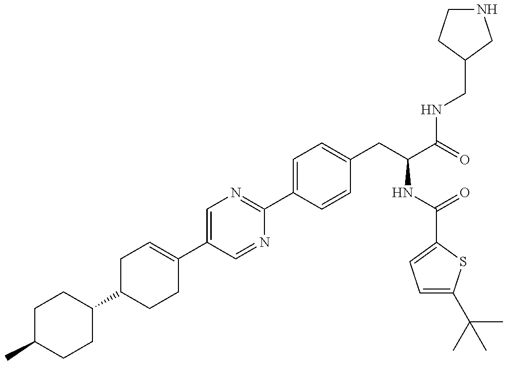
CC1CCC(C2CCC(C3=CN=C(C4=CC=C(CC(NC(=O)C5=CC=C(C(C)(C)C)S5)C(=O)NCC5CCNC5)C=C4)N=C3)=CC2)CC1
